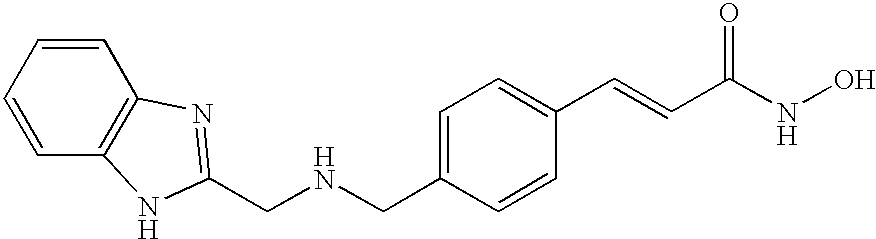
C(C1=CC=C(C=CC(NO)=O)C=C1)NCC1=NC2=C(C=CC=C2)N1
